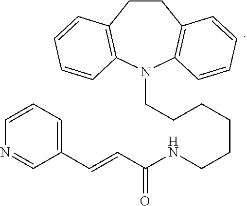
C1=C(C=CC(=O)NCCCCCCN2C3=C(C=CC=C3)CCC3=C2C=CC=C3)C=NC=C1
